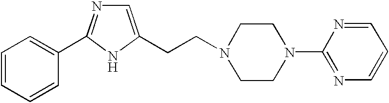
C1=CC=CC=C1C1=NC=C(CCN2CCN(C3=NC=CC=N3)CC2)N1
